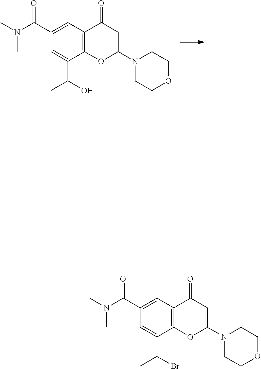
C1(C(N(C)C)=O)=CC2=C(C(C(Br)C)=C1)OC(N1CCOCC1)=CC2=O.C1(C(N(C)C)=O)=CC2=C(C(C(O)C)=C1)OC(N1CCOCC1)=CC2=O
